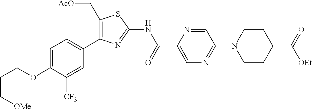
C1=C(OCCC[OMe])C([CF3])=CC(C2=C(C[AcO])SC(NC(C3=CN=C(N4CCC(C(=O)[OEt])CC4)C=N3)=O)=N2)=C1
